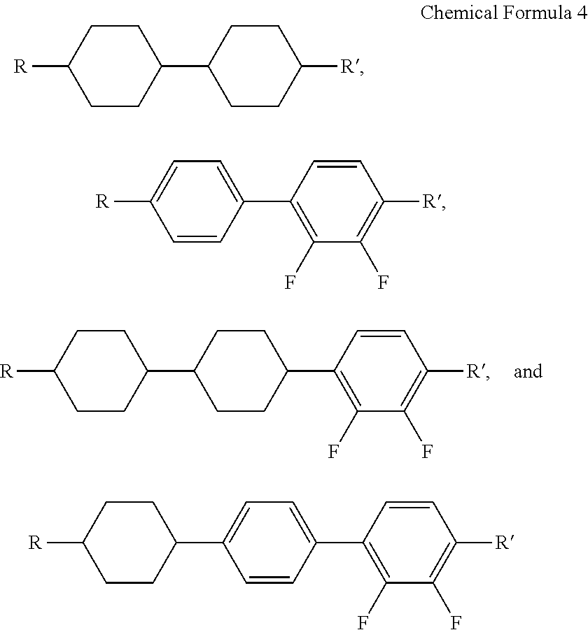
C1CC(C2=C(F)C(F)=C([R])C=C2)CCC1C1CCC([R])CC1.C1CC(C2CCC([R])CC2)CCC1[R].C1=CC(C2=C(F)C(F)=C([R])C=C2)=CC=C1[R].C1=CC(C2=C(F)C(F)=C([R])C=C2)=CC=C1C1CCC([R])CC1
